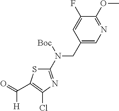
C1(CN(C2=NC(Cl)=C(C(=O)[H])S2)[Boc])=CN=C(OC)C(F)=C1
